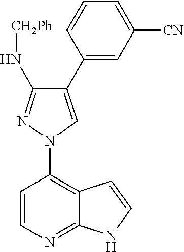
C1=CC(N2N=C(N[CH2Ph])C(C3=CC([CN])=CC=C3)=C2)=C2C(=N1)NC=C2
